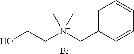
OCC[N+](CC1=CC=CC=C1)(C)C.[Br-]
